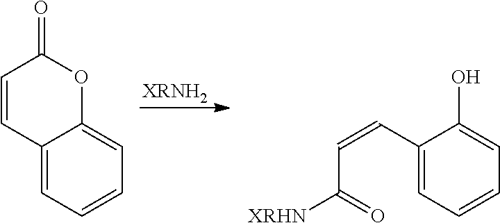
[XRNH2].C12=CC=CC=C1OC(=O)C=C2.C1(C=CC([XRHN])=O)=CC=CC=C1O
